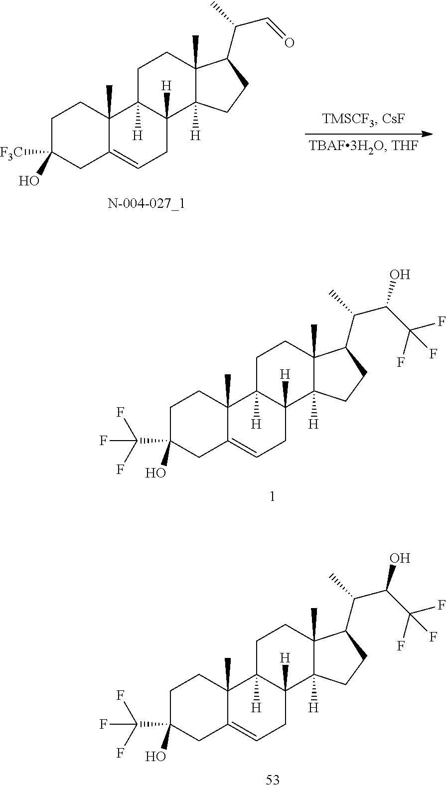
C1C(O)([F3C])CC2=CCC3([H])C([H])(C2(C)C1)CCC1(C)C3([H])CCC1C(C)C=O.C1C(O)(C(F)(F)F)CC2=CCC3([H])C([H])(C2(C)C1)CCC1(C)C3([H])CCC1C(C)C(C(F)(F)F)O.C1C(O)(C(F)(F)F)CC2=CCC3([H])C([H])(C2(C)C1)CCC1(C)C3([H])CCC1C(C)C(C(F)(F)F)O
